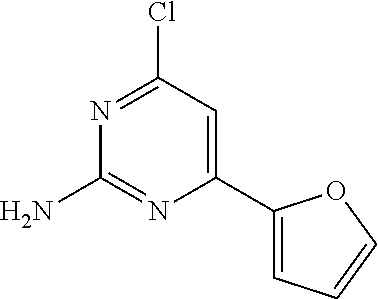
C1(N)=NC(C2=CC=CO2)=CC(Cl)=N1
